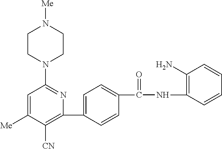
C1(C2=CC=C(C(NC3=C(N)C=CC=C3)=O)C=C2)=C([CN])C([Me])=CC(N2CCN([Me])CC2)=N1
